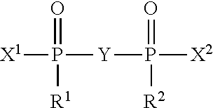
P([Y]P([X2])([R2])=O)(=O)([R1])[X1]
